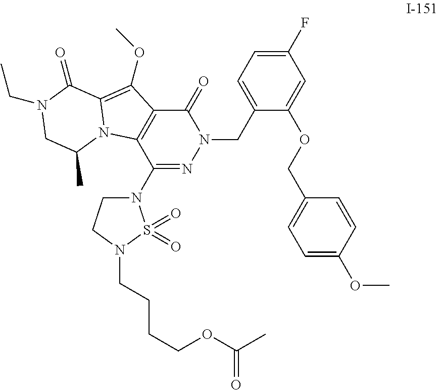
C(N1C(=O)C2=C(C(N3CCN(CCCCOC(C)=O)S3(=O)=O)=N1)N1C(=C2OC)C(=O)N(CC)CC1C)C1=CC=C(F)C=C1OCC1=CC=C(OC)C=C1
